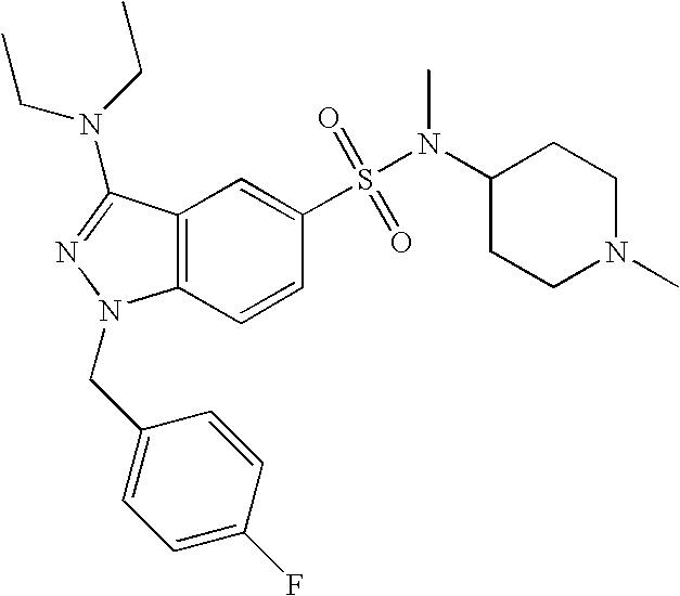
C1(S(=O)(=O)N(C2CCN(C)CC2)C)=CC2=C(C=C1)N(CC1=CC=C(F)C=C1)N=C2N(CC)CC
